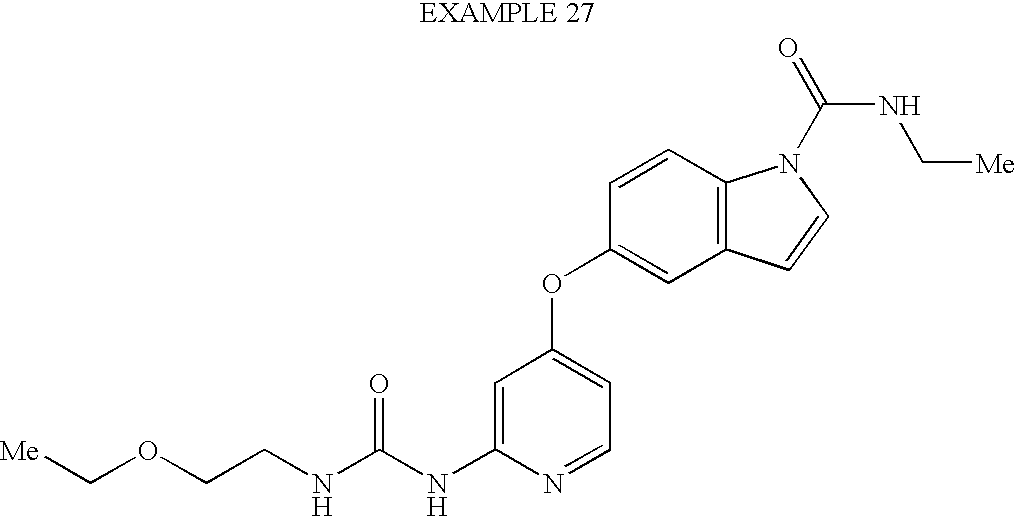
N(C(NC1=CC(OC2=CC3=C(C=C2)N(C(=O)NC[Me])C=C3)=CC=N1)=O)CCOC[Me]
